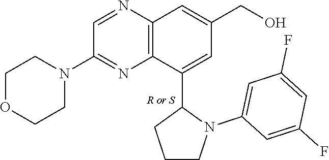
C1=NC2=C(N=C1N1CCOCC1)C(C1CCCN1C1=CC(F)=CC(F)=C1)=CC(CO)=C2
